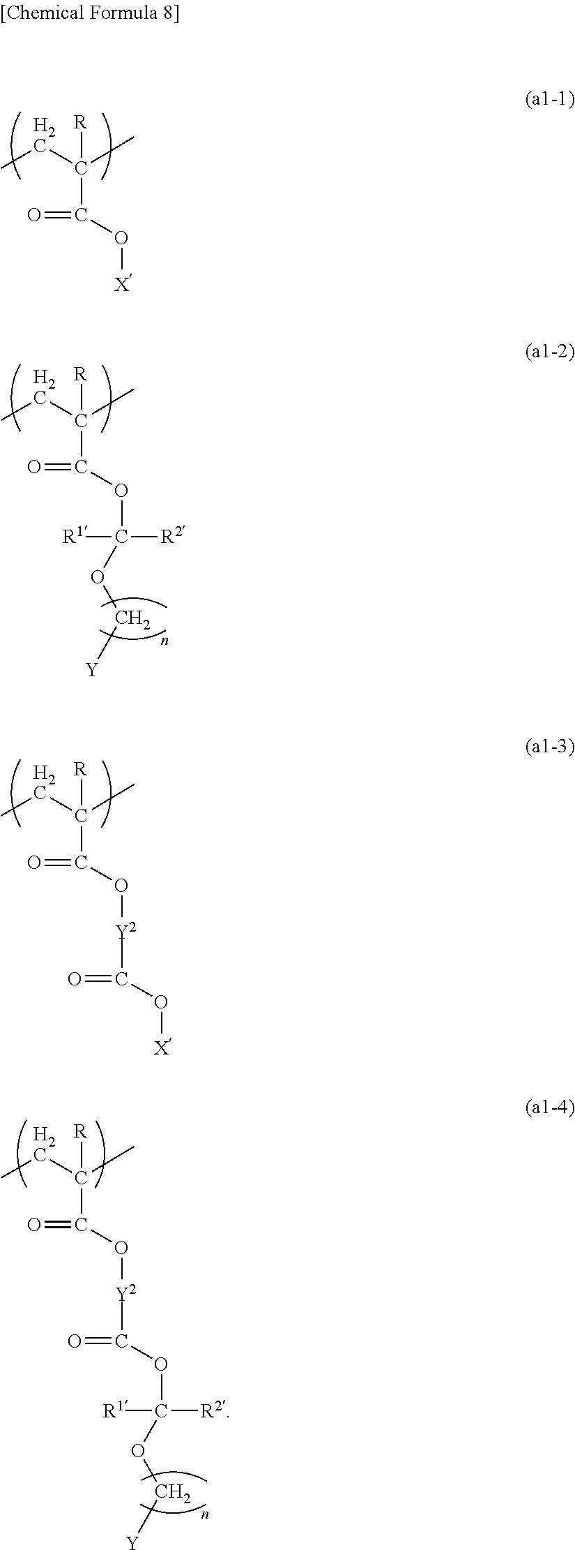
CCC(C)(C(=O)O[X])[R].CCC(C)(C(=O)OC(OC[Y])([R2])[R1])[R].CCC(C)(C(=O)O[Y2]C(O[X])=O)[R].CCC(C)(C(=O)O[Y2]C(=O)OC(OC[Y])([R2])[R1])[R]
